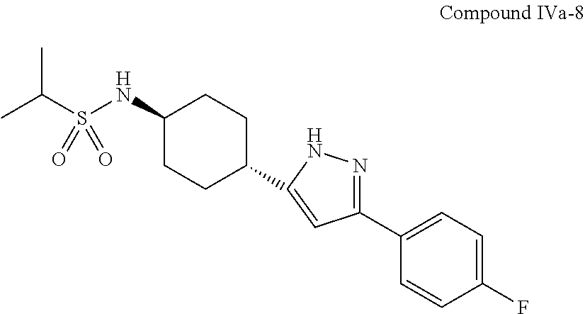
CC(S(NC1CCC(C2=CC(C3=CC=C(F)C=C3)=NN2)CC1)(=O)=O)C
